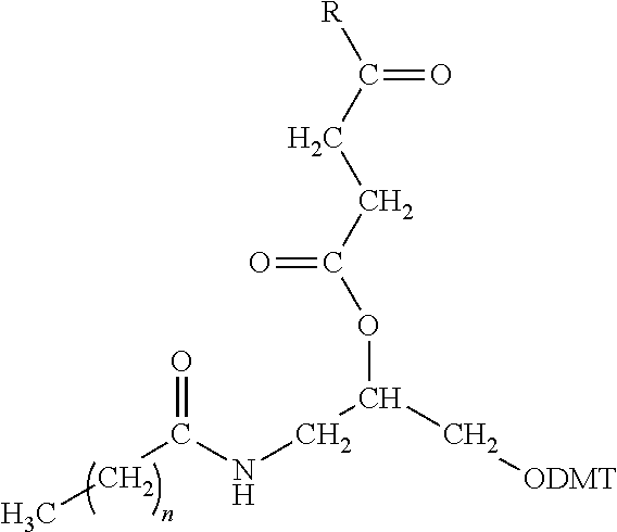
[R]C(CCC(OC(C[ODMT])CNC(CC)=O)=O)=O
